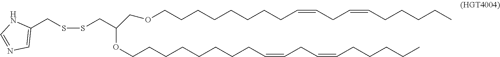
C(C=CCCCCC)C=CCCCCCCCCOCC(OCCCCCCCCC=CCC=CCCCCC)CSSCC1=CN=CN1
